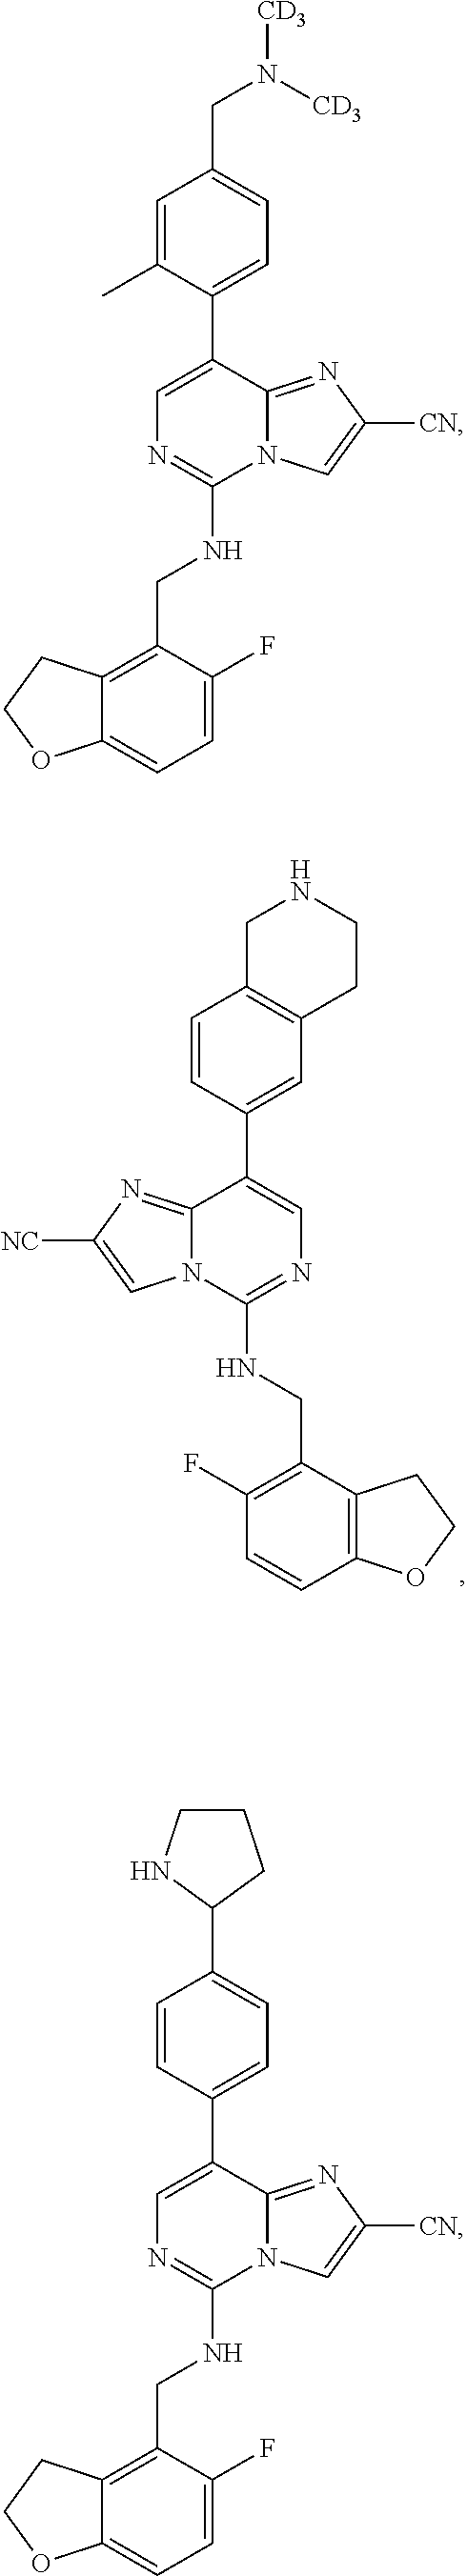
C12=C(C(CNC3=NC=C(C4=CC5=C(C=C4)CNCC5)C4=NC([NC])=CN34)=C(F)C=C1)CCO2.C1=C(C2=CC=C(CN([CD3])[CD3])C=C2C)C2=NC([CN])=CN2C(NCC2=C3C(=CC=C2F)OCC3)=N1.C1=C(C2=CC=C(C3CCCN3)C=C2)C2=NC([CN])=CN2C(NCC2=C3C(=CC=C2F)OCC3)=N1
